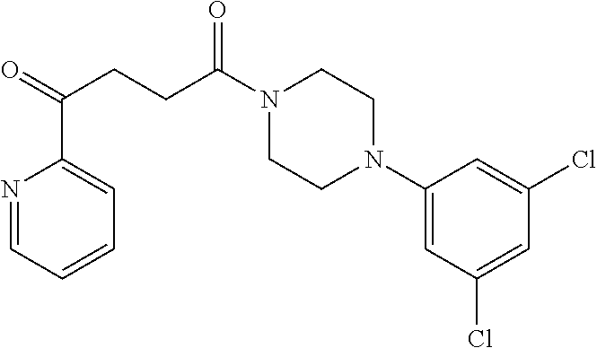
C1(N2CCN(C(CCC(=O)C3=CC=CC=N3)=O)CC2)=CC(Cl)=CC(Cl)=C1
